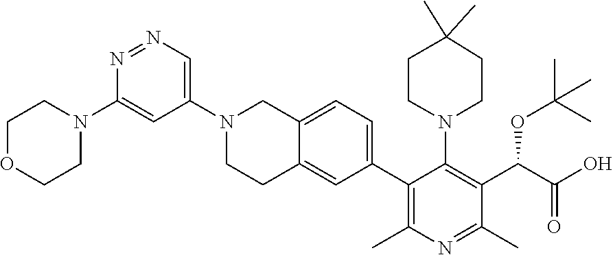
C1(C2=C(C)N=C(C)C(C(C(O)=O)OC(C)(C)C)=C2N2CCC(C)(C)CC2)=CC=C2C(=C1)CCN(C1=CN=NC(N3CCOCC3)=C1)C2
